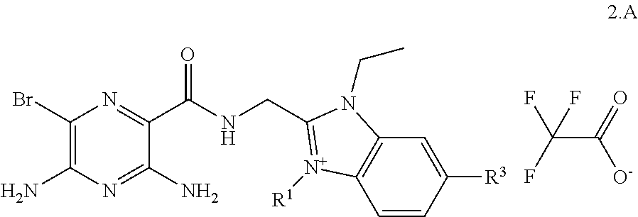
C1(Br)=C(N)N=C(N)C(C(NCC2=[N+]([R1])C3=C(C=C([R3])C=C3)N2CC)=O)=N1.C(=O)([O-])C(F)(F)F
